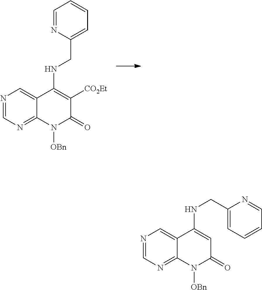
N1=CN=C2C(=C1)C(NCC1=CC=CC=N1)=C([CO2Et])C(=O)N2[OBn].N1=CN=C2C(=C1)C(NCC1=CC=CC=N1)=CC(=O)N2[OBn]
